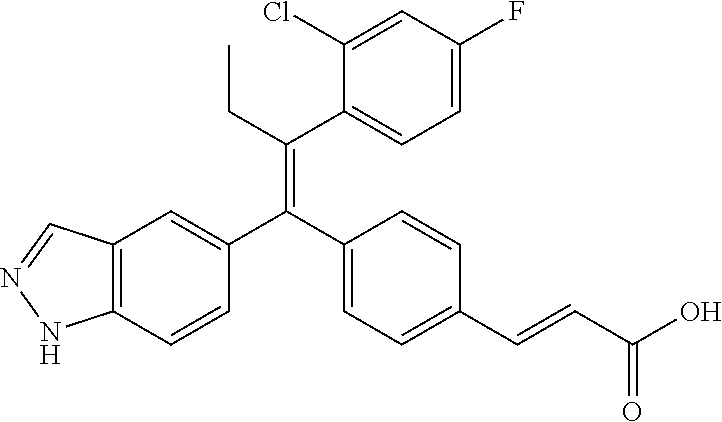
C1=C(F)C=C(Cl)C(C(CC)=C(C2=CC=C(C=CC(O)=O)C=C2)C2=CC3=C(C=C2)NN=C3)=C1
